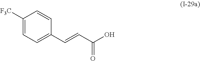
C1(C=CC(O)=O)=CC=C([F3C])C=C1
